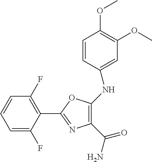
C1(C(N)=O)=C(NC2=CC(OC)=C(OC)C=C2)OC(C2=C(F)C=CC=C2F)=N1
